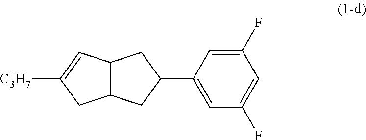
C1(C2=CC(F)=CC(F)=C2)CC2C(C1)CC([C3H7])=C2
